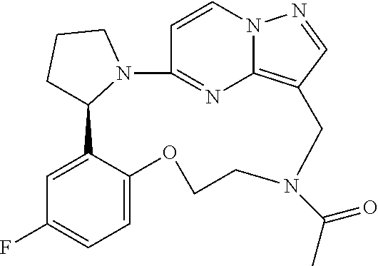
C1=CN2C3=C(C=N2)CN(C(C)=O)CCOC2=CC=C(F)C=C2C2CCCN2C1=N3
